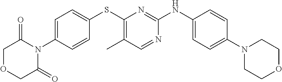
C1=C(N2C(=O)COCC2=O)C=CC(SC2=C(C)C=NC(NC3=CC=C(N4CCOCC4)C=C3)=N2)=C1
